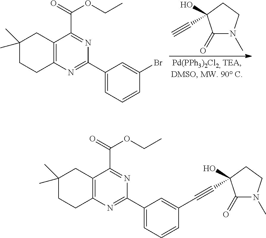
C#CC1(O)C(=O)N(C)CC1.C1=C(C2=NC3=C(C(C(=O)OCC)=N2)CC(C)(C)CC3)C=C(Br)C=C1.C1=C(C2=NC3=C(C(C(=O)OCC)=N2)CC(C)(C)CC3)C=C(C#CC2(O)C(=O)N(C)CC2)C=C1
